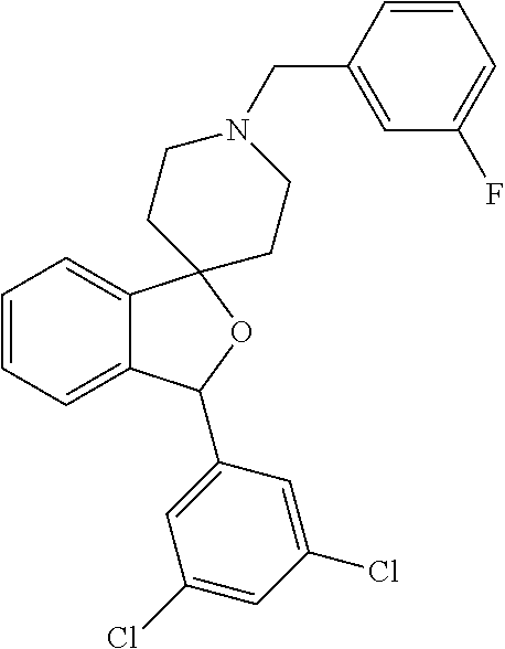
C1=C2C(=CC=C1)C1(OC2C2=CC(Cl)=CC(Cl)=C2)CCN(CC2=CC(F)=CC=C2)CC1
